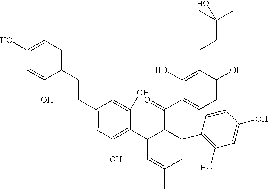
C1(O)=CC=C(C=CC2=CC(O)=C(C3C=C(C)CC(C4=C(O)C=C(O)C=C4)C3C(=O)C3=CC=C(O)C(CCC(C)(C)O)=C3O)C(O)=C2)C(O)=C1
